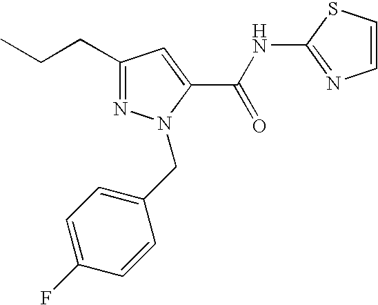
N1=C(CCC)C=C(C(NC2=NC=CS2)=O)N1CC1=CC=C(F)C=C1
